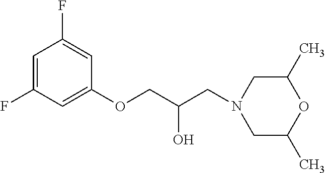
C1=C(F)C=C(OCC(O)CN2CC(C)OC(C)C2)C=C1F
